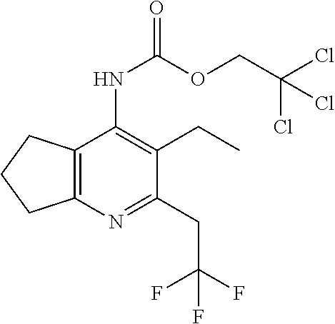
FC(F)(CC1=NC2=C(C(NC(=O)OCC(Cl)(Cl)Cl)=C1CC)CCC2)F
